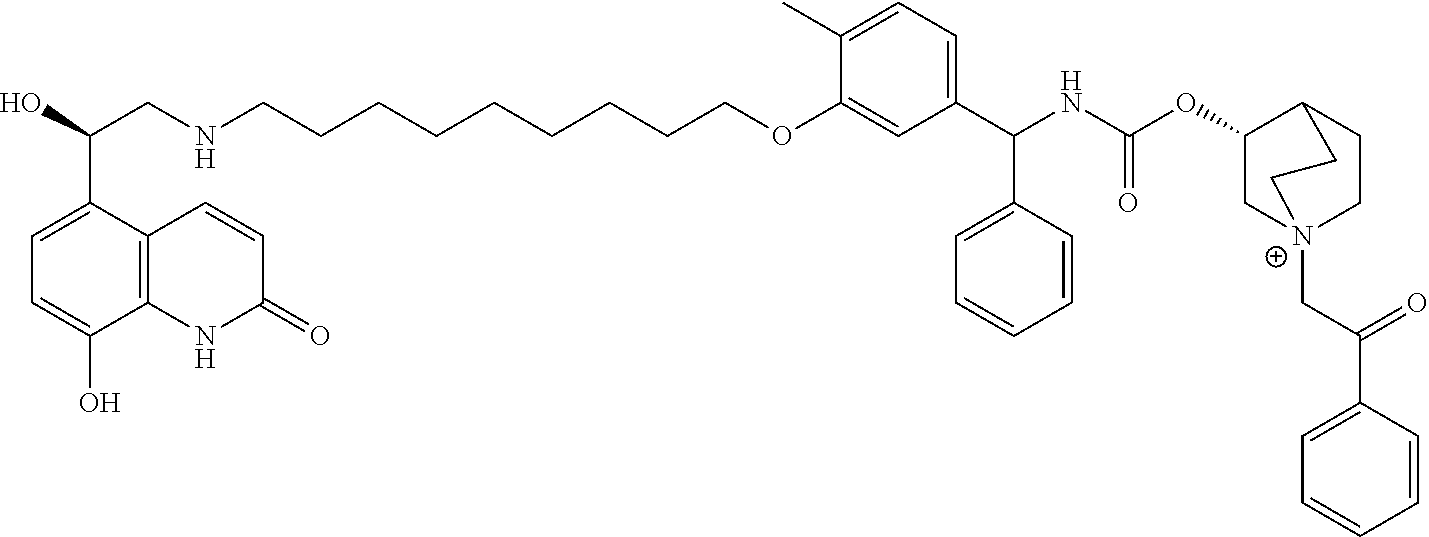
OC(CNCCCCCCCCCOC1=CC(C(NC(OC2C[N+]3(CC(C4=CC=CC=C4)=O)CCC2CC3)=O)C2=CC=CC=C2)=CC=C1C)C1=CC=C(O)C2=C1C=CC(=O)N2
